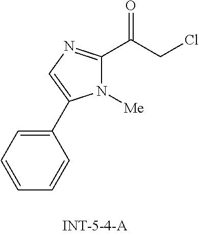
N1([Me])C(C(=O)CCl)=NC=C1C1=CC=CC=C1
